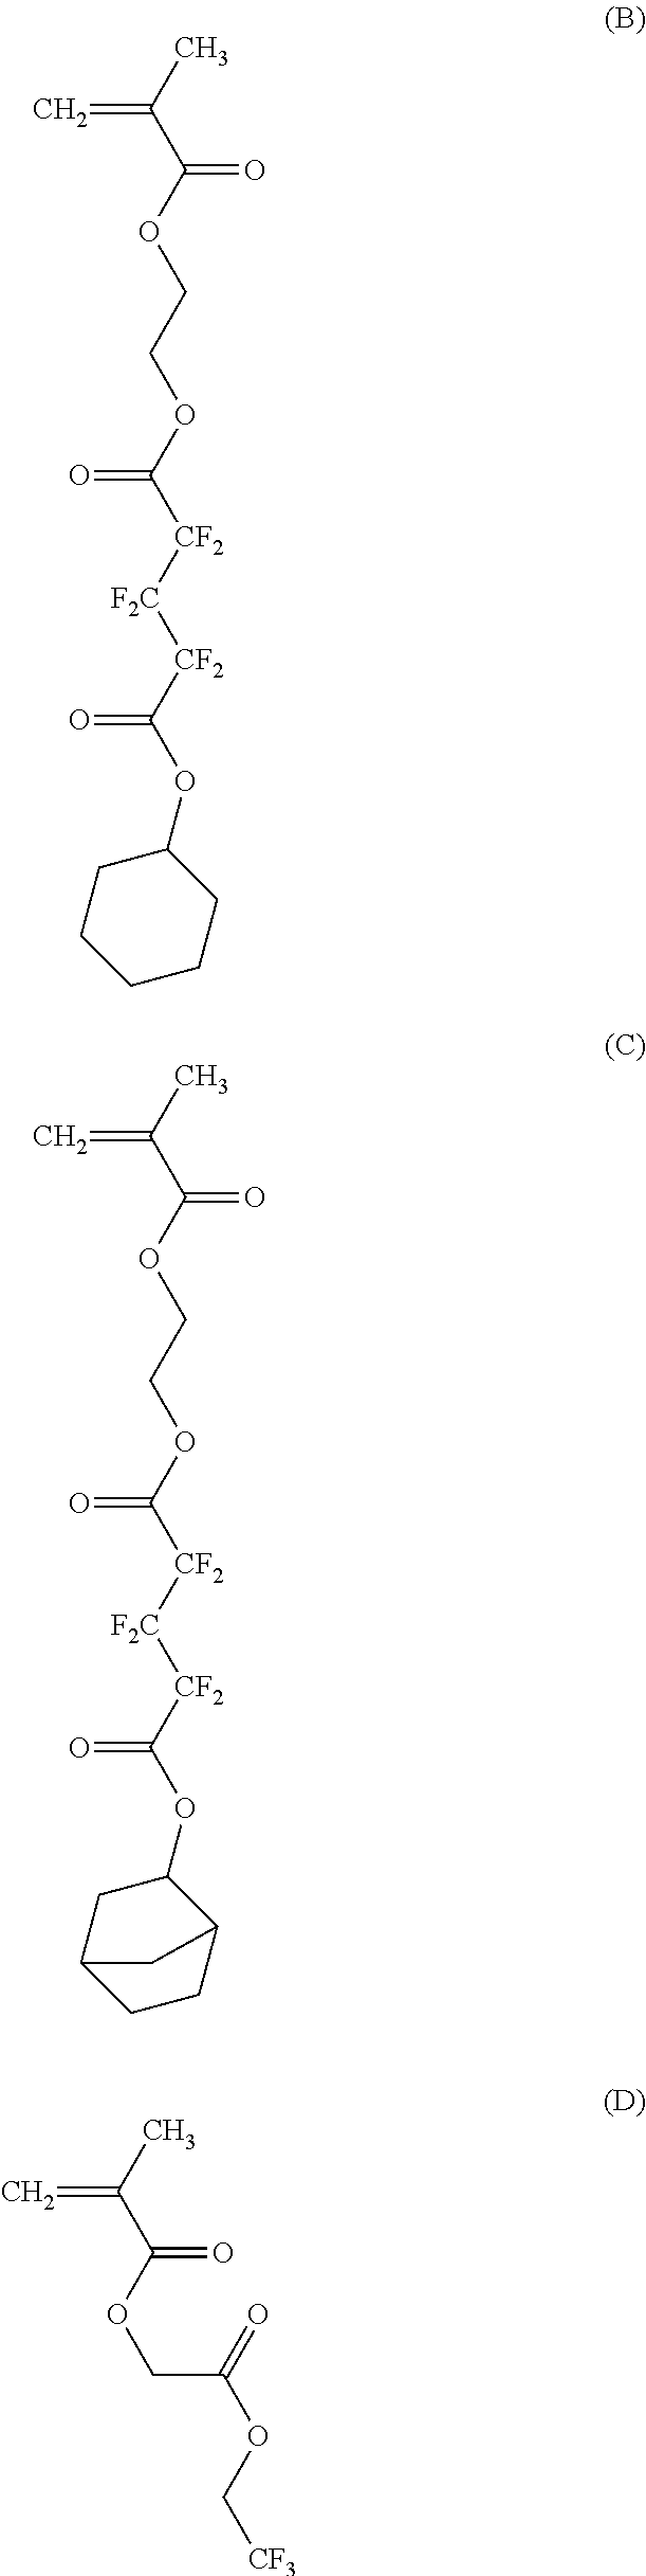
CC(C(OCCOC([CF2][F2C][CF2]C(OC1CCCCC1)=O)=O)=O)=C.CC(C(OCCOC([CF2][F2C][CF2]C(OC1CC2CCC1C2)=O)=O)=O)=C.CC(C(OCC(OC[CF3])=O)=O)=C
